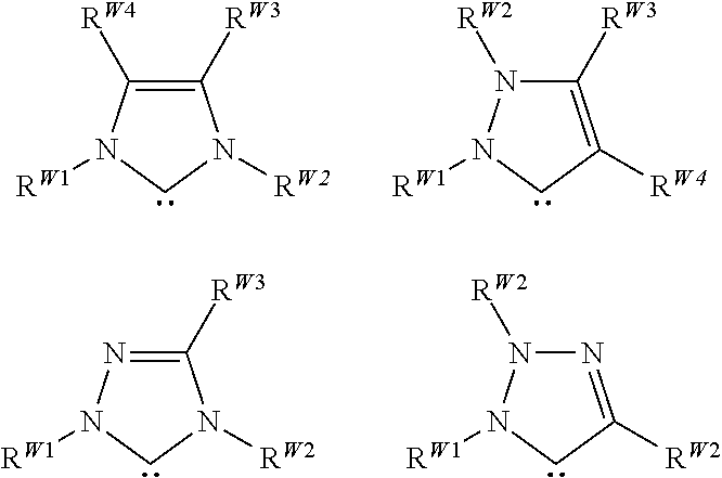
C1([RW3])=C([RW4])N([RW1])CN1[RW2].C1([RW3])=C([RW4])CN([RW1])N1[RW2].C1([RW3])=NN([RW1])CN1[RW2].N1=C([RW2])CN([RW1])N1[RW2]
